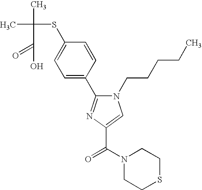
CC(C)(SC1=CC=C(C2=NC(C(N3CCSCC3)=O)=CN2CCCCC)C=C1)C(=O)O
